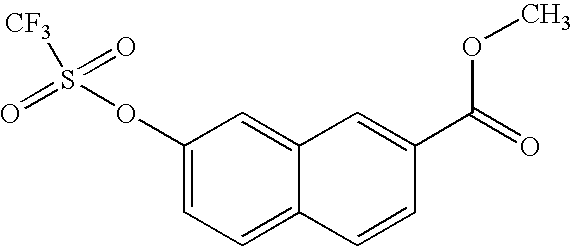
C1(OS([CF3])(=O)=O)=CC=C2C(=C1)C=C(C(OC)=O)C=C2
